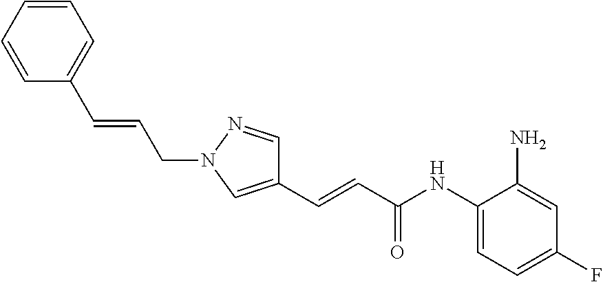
C(C(NC1=CC=C(F)C=C1N)=O)=CC1=CN(CC=CC2=CC=CC=C2)N=C1
